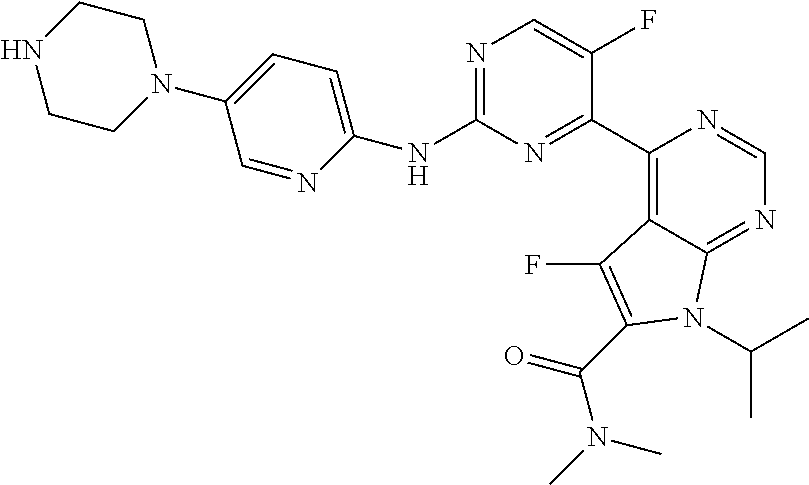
C1(NC2=CC=C(N3CCNCC3)C=N2)=NC=C(F)C(C2=C3C(=NC=N2)N(C(C)C)C(C(N(C)C)=O)=C3F)=N1
